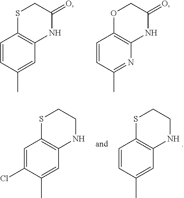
C1=CC(C)=CC2=C1SCC(=O)N2.C1=CC(C)=NC2=C1OCC(=O)N2.C1=C(Cl)C(C)=CC2=C1SCCN2.C1=CC(C)=CC2=C1SCCN2
